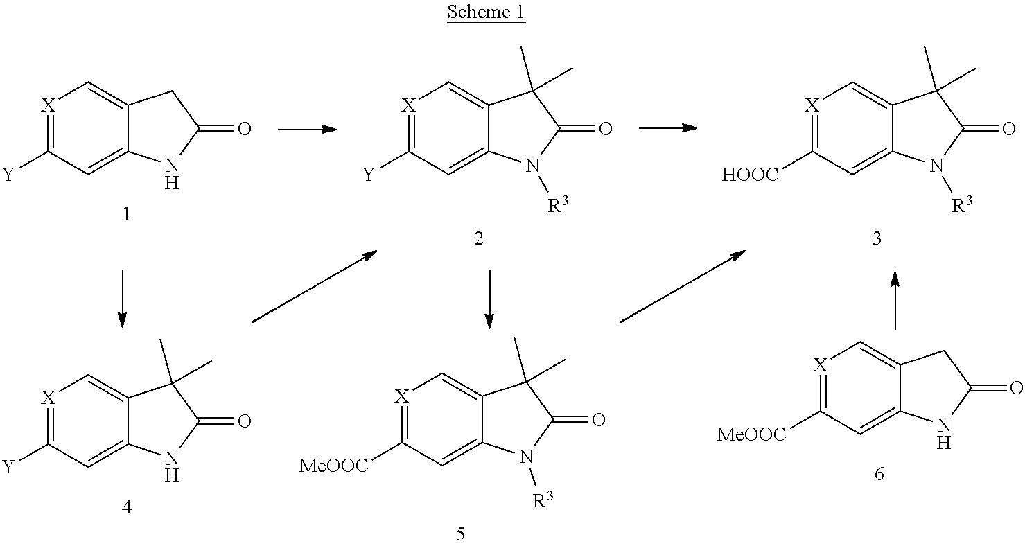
C1=C2C(=C[X]=C1[MeOOC])CC(=O)N2.C1=C2C(=C[X]=C1[MeOOC])C(C)(C)C(=O)N2[R3].C1=C2C(=C[X]=C1[Y])C(C)(C)C(=O)N2.C1=C2C(=C[X]=C1[Y])CC(=O)N2.C1=C2C(=C[X]=C1[HOOC])C(C)(C)C(=O)N2[R3].C1=C2C(=C[X]=C1[Y])C(C)(C)C(=O)N2[R3]
